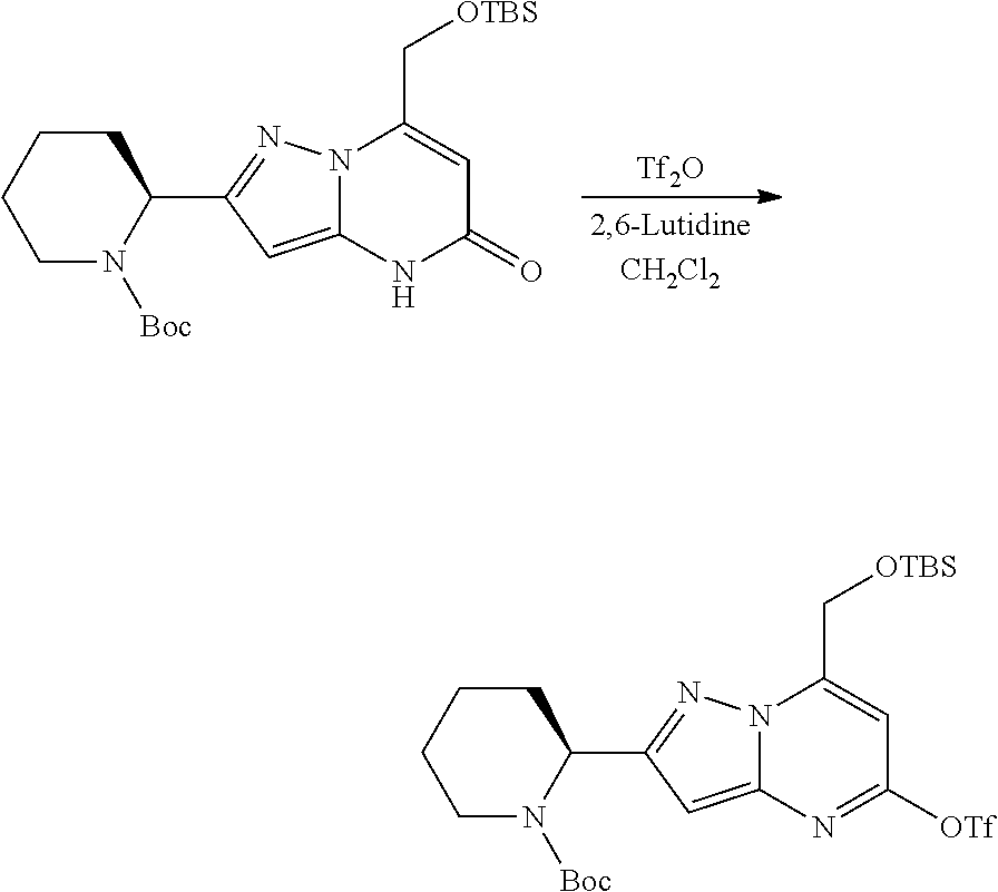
[Tf2O].N1([Boc])C(C2=NN3C(=C2)NC(=O)C=C3C[OTBS])CCCC1.N1([Boc])C(C2=NN3C(=C2)N=C([OTf])C=C3C[OTBS])CCCC1
